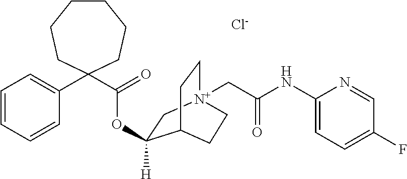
C1(NC(C[N+]23CCC(C(OC(C4(C5=CC=CC=C5)CCCCCC4)=O)([H])C2)CC3)=O)=CC=C(F)C=N1.[Cl-]
